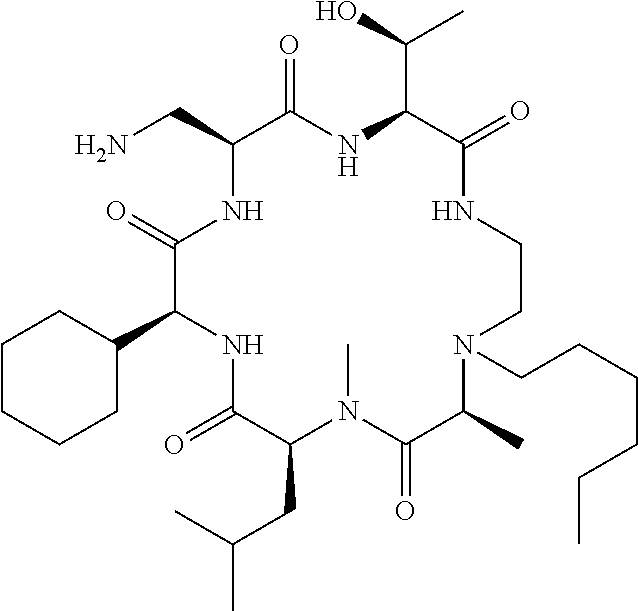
C1CCCC(C2NC(=O)C(CC(C)C)N(C)C(=O)C(C)N(CCCCCC)CCNC(=O)C(C(O)C)NC(=O)C(CN)NC2=O)C1
